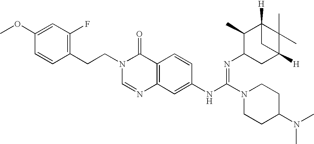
C1(CCN2C=NC3=C(C2=O)C=CC(NC(N2CCC(N(C)C)CC2)=NC2CC4([H])C(C)(C)C([H])(C2C)C4)=C3)=C(F)C=C(OC)C=C1
